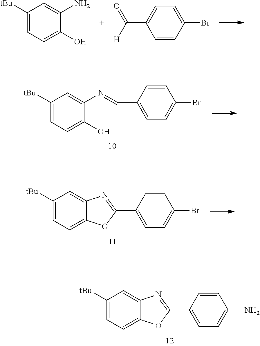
C1([tBu])=CC=C(O)C(N)=C1.C1=CC(Br)=CC=C1C([H])=O.C1=C(C2=NC3=CC([tBu])=CC=C3O2)C=CC(N)=C1.C1=C(C2=NC3=CC([tBu])=CC=C3O2)C=CC(Br)=C1.C1=C(C=NC2=CC([tBu])=CC=C2O)C=CC(Br)=C1
